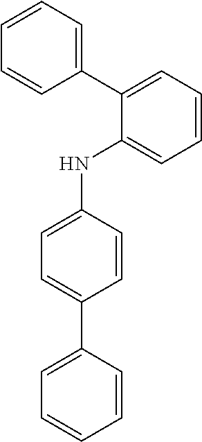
N(C1=CC=C(C2=CC=CC=C2)C=C1)C1=CC=CC=C1C1=CC=CC=C1
